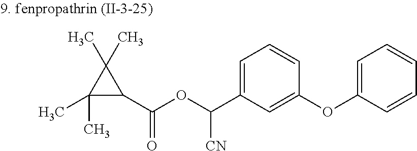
C1(C)(C)C(C)(C)C1C(OC([CN])C1=CC=CC(OC2=CC=CC=C2)=C1)=O
